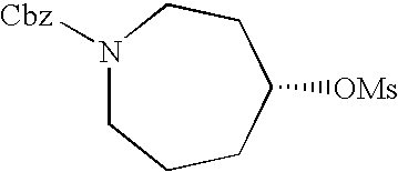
N1([Cbz])CCCC([OMs])CC1
